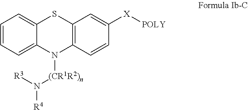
C1=CC=C2C(=C1)SC1=C(N2[(CR1R2)n]N([R4])[R3])C=CC([X][POLY])=C1
